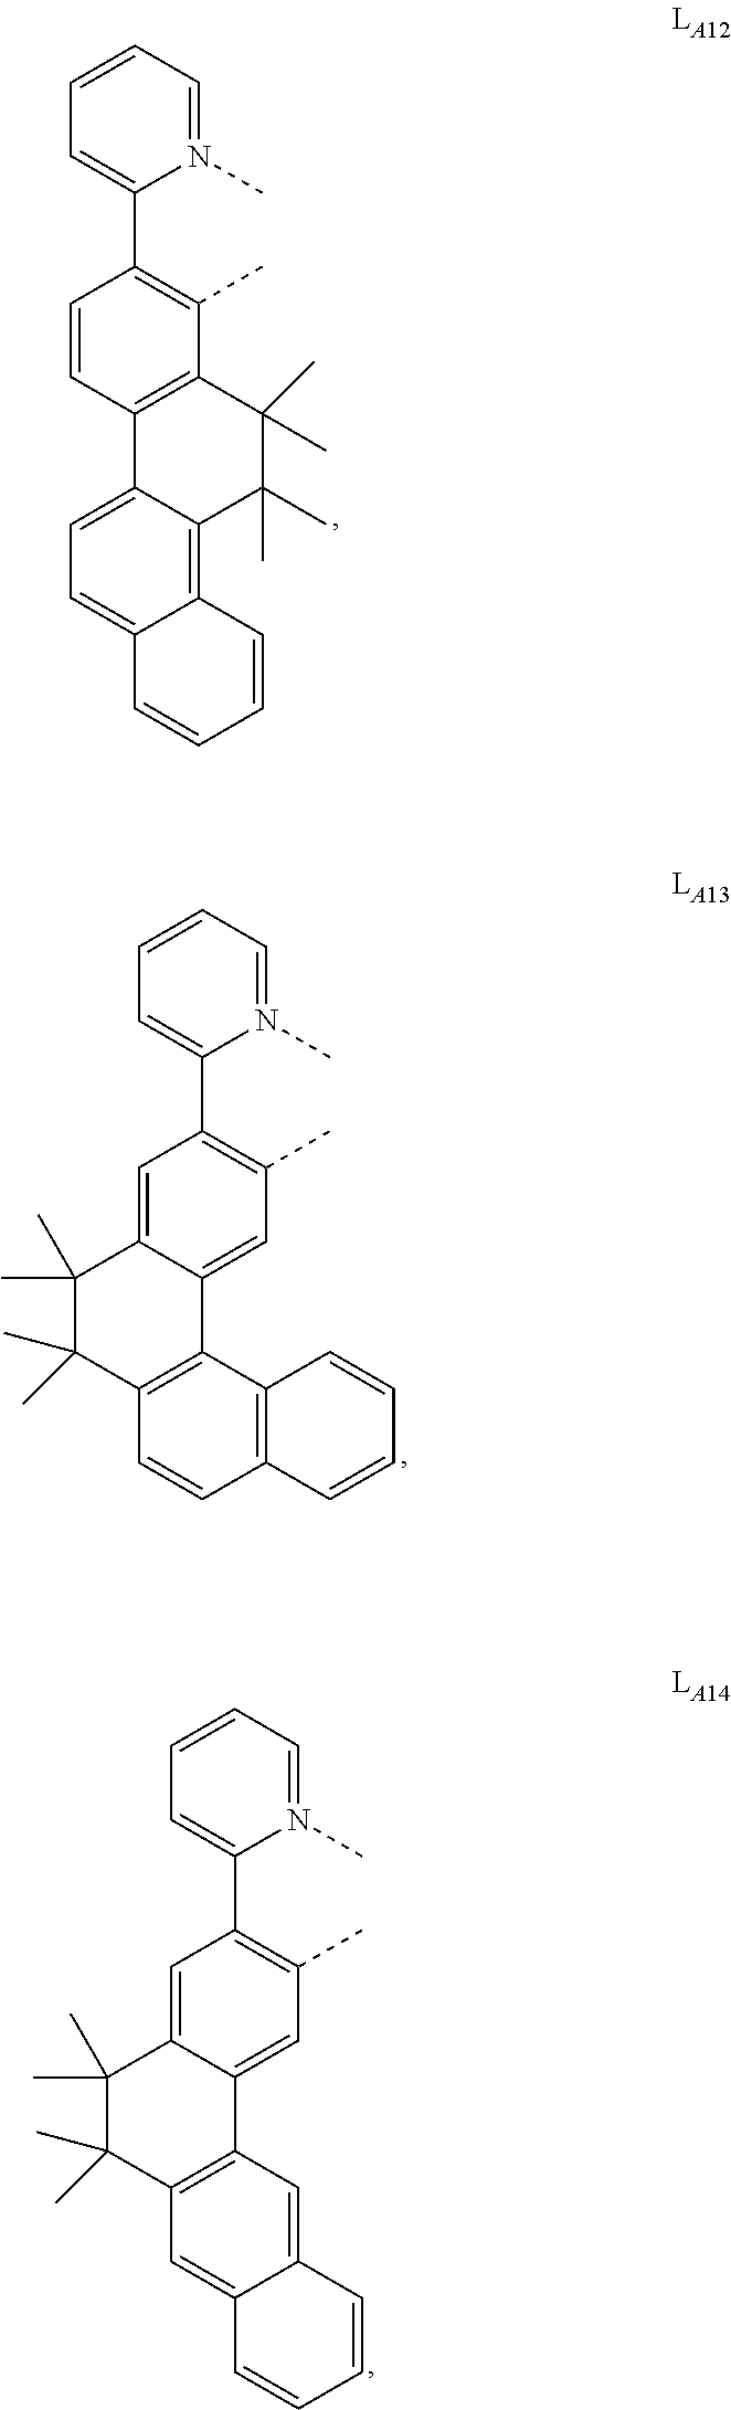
N1(C)=CC=CC=C1C1=C(C)C2=C(C=C1)C1=CC=C3C(=C1C(C)(C)C2(C)C)C=CC=C3.N1(C)=CC=CC=C1C1=C(C)C=C2C(=C1)C(C)(C)C(C)(C)C1=C2C2=C(C=C1)C=CC=C2.N1(C)=CC=CC=C1C1=C(C)C=C2C(=C1)C(C)(C)C(C)(C)C1=C2C=C2C(=C1)C=CC=C2
